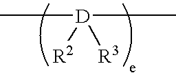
[D](C)(C)([R2])[R3]
